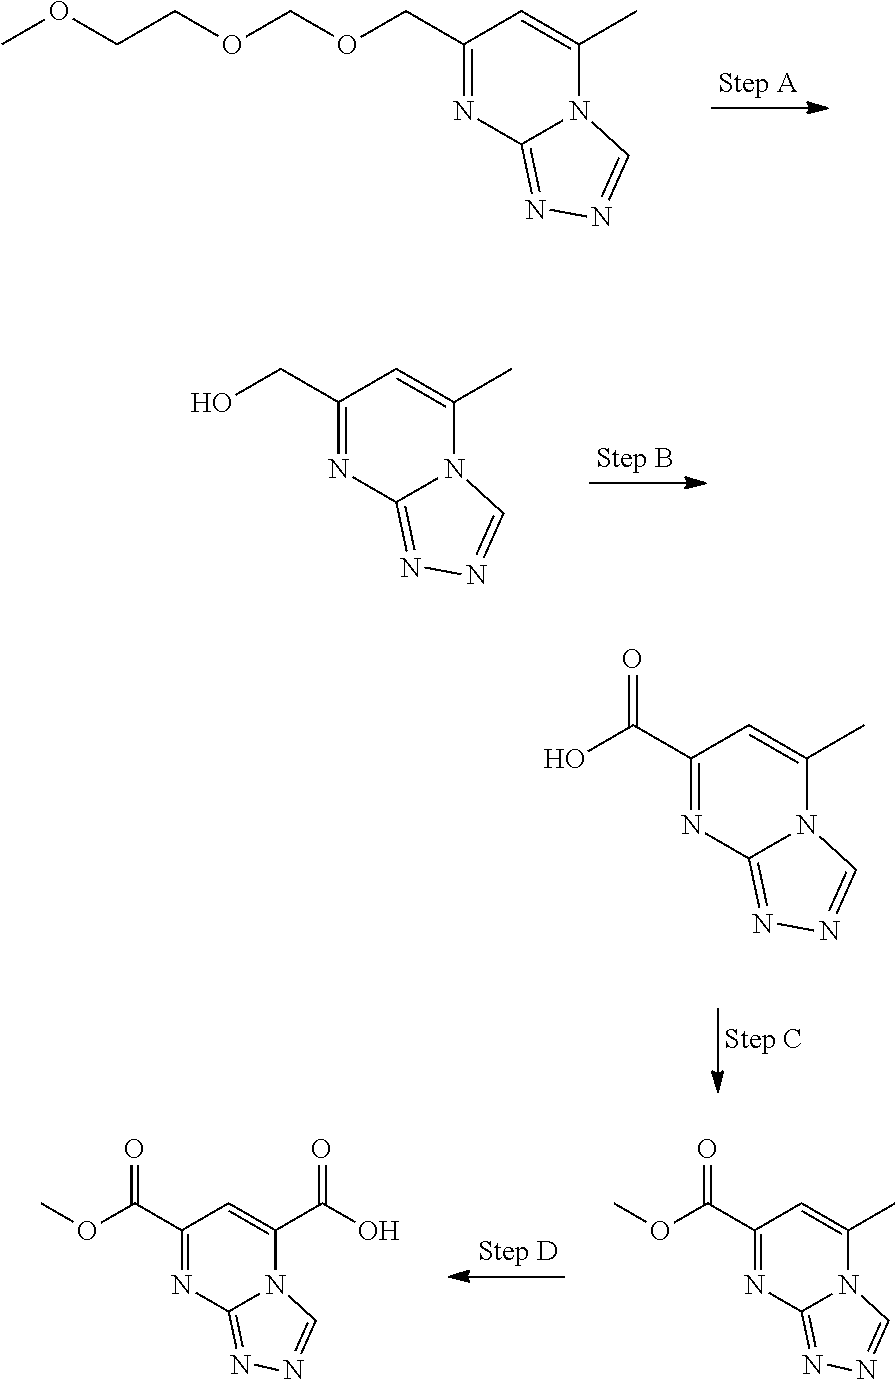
C1(COCOCCOC)=NC2=NN=CN2C(C)=C1.C1(CO)=NC2=NN=CN2C(C)=C1.C1(C(O)=O)=NC2=NN=CN2C(C)=C1.C1(C(OC)=O)=NC2=NN=CN2C(C)=C1.C1(C(OC)=O)=NC2=NN=CN2C(C(O)=O)=C1
